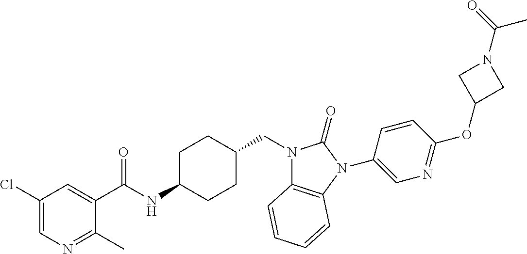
C1(C(NC2CCC(CN3C4=C(N(C5=CN=C(OC6CN(C(C)=O)C6)C=C5)C3=O)C=CC=C4)CC2)=O)=CC(Cl)=CN=C1C
